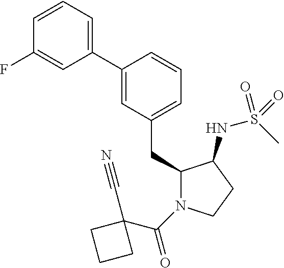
C1(CC2N(C(=O)C3(C#N)CCC3)CCC2NS(C)(=O)=O)=CC=CC(C2=CC=CC(F)=C2)=C1
